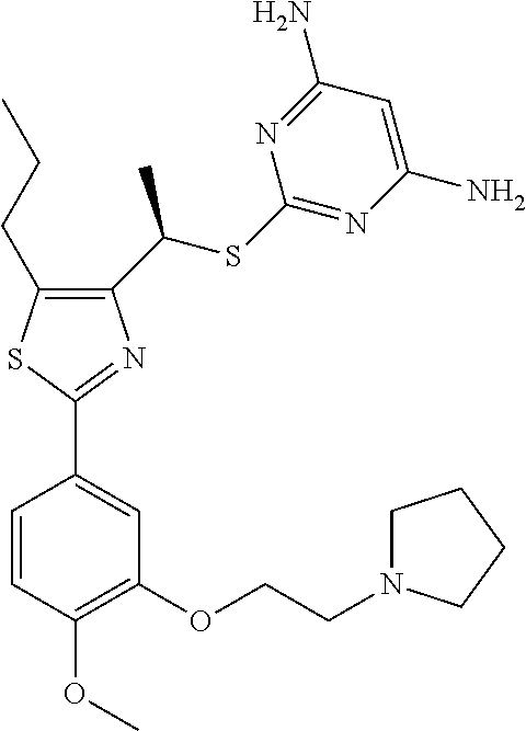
C1(C(SC2=NC(N)=CC(N)=N2)C)=C(CCC)SC(C2=CC(OCCN3CCCC3)=C(OC)C=C2)=N1
